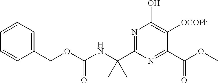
N(C(OCC1=CC=CC=C1)=O)C(C1=NC(O)=C([OCOPh])C(C(OC)=O)=N1)(C)C
